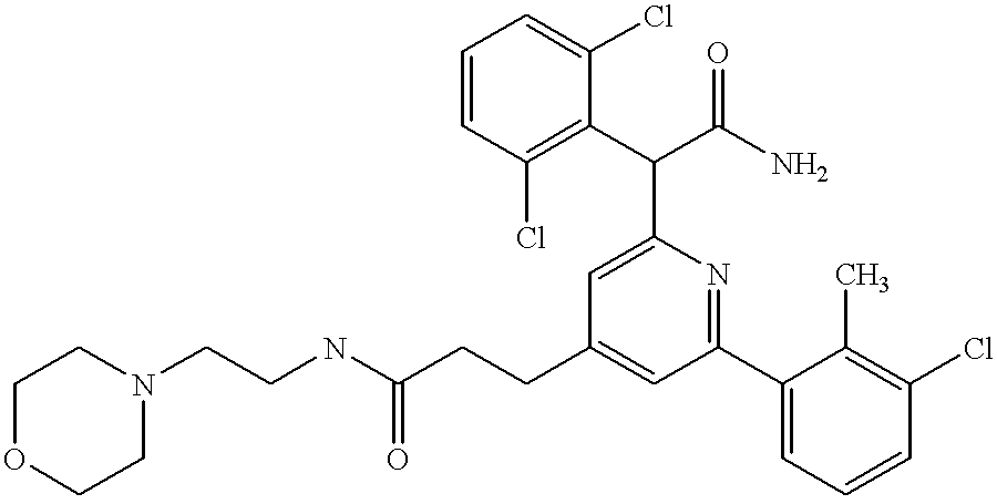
C(CCC1=CC(C2=CC=CC(Cl)=C2C)=NC(C(C2=C(Cl)C=CC=C2Cl)C(N)=O)=C1)(=O)NCCN1CCOCC1
